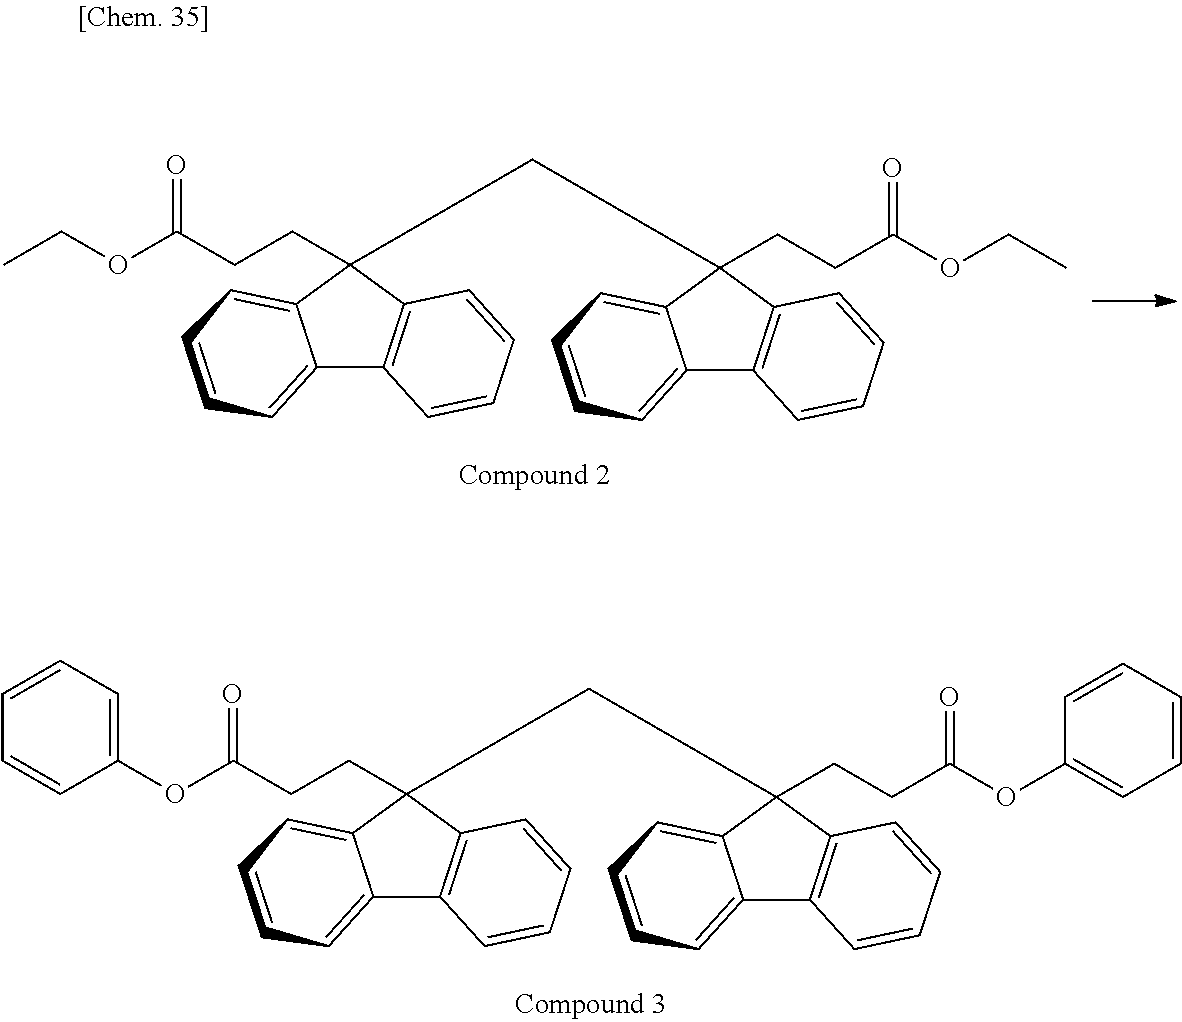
C12=CC=CC=C1C(CC1(CCC(OCC)=O)C3=C(C4=CC=CC=C41)C=CC=C3)(CCC(OCC)=O)C1=C2C=CC=C1.C12=CC=CC=C1C(CC1(CCC(OC3=CC=CC=C3)=O)C3=C(C4=CC=CC=C41)C=CC=C3)(CCC(OC1=CC=CC=C1)=O)C1=C2C=CC=C1
